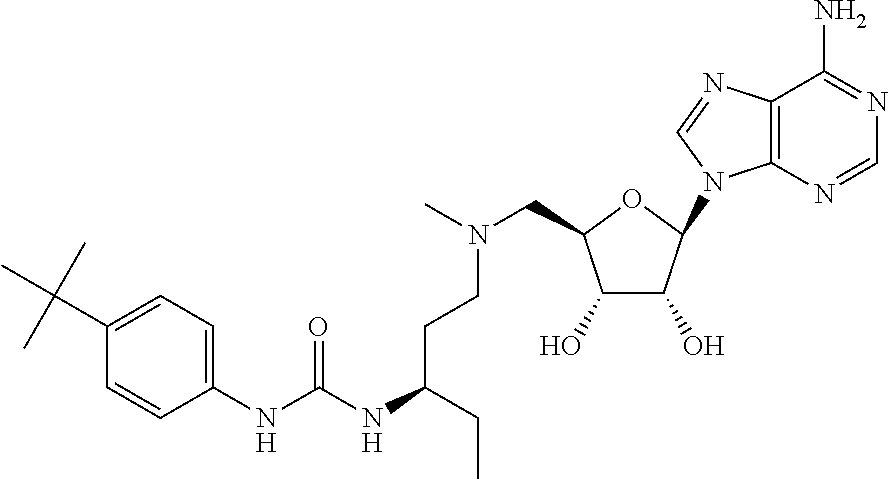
C12=C(N=CN=C1N)N(C1OC(CN(C)CCC(NC(=O)NC3=CC=C(C(C)(C)C)C=C3)CC)C(O)C1O)C=N2
